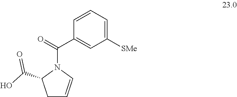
C1C=CN(C(=O)C2=CC([SMe])=CC=C2)C1C(O)=O
